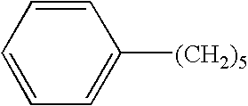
C1=CC=CC=C1[(CH2)5]
